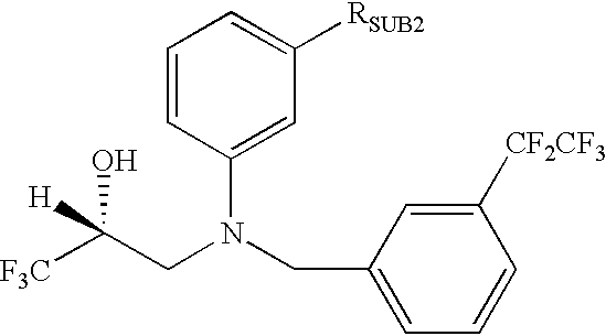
[F3C]C(CN(CC1=CC=CC([CF2CF3])=C1)C1=CC([RSUB2])=CC=C1)(O)[H]
